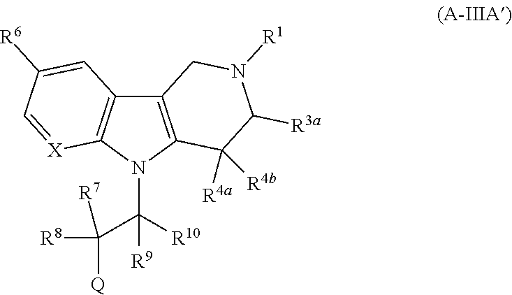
C12=C(C([R4b])([R4a])C([R3a])N([R1])C1)N(C(C([R8])([R7])[Q])([R10])[R9])C1=C2C=C([R6])C=[X]1
